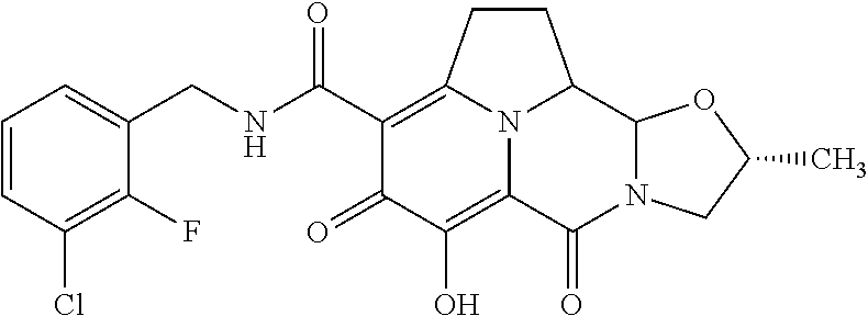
C1=CC(Cl)=C(F)C(CNC(C2=C3CCC4C5N(C(=O)C(=C(O)C2=O)N34)CC(C)O5)=O)=C1
